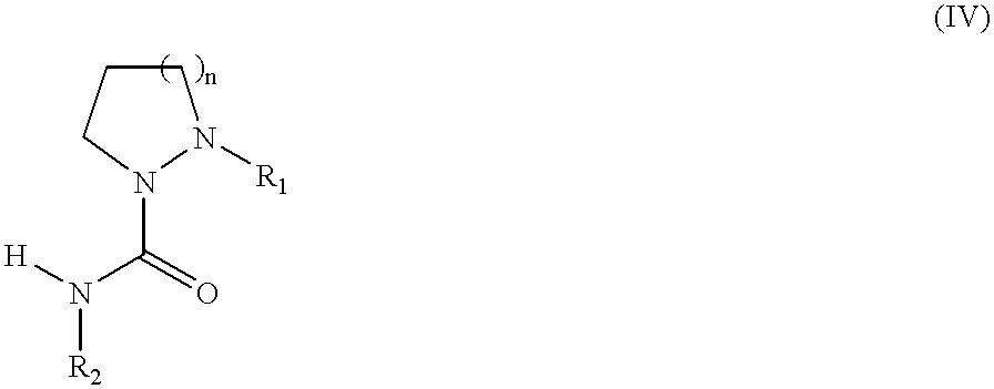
C(N([H])[R2])(=O)N1CCCN1[R1]
